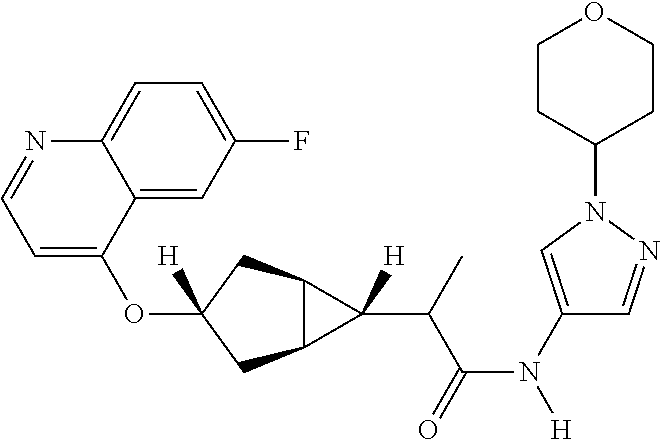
O(C1([H])CC2C(C1)C2(C(C(N([H])C1=CN(C2CCOCC2)N=C1)=O)C)[H])C1=CC=NC2=CC=C(F)C=C12
